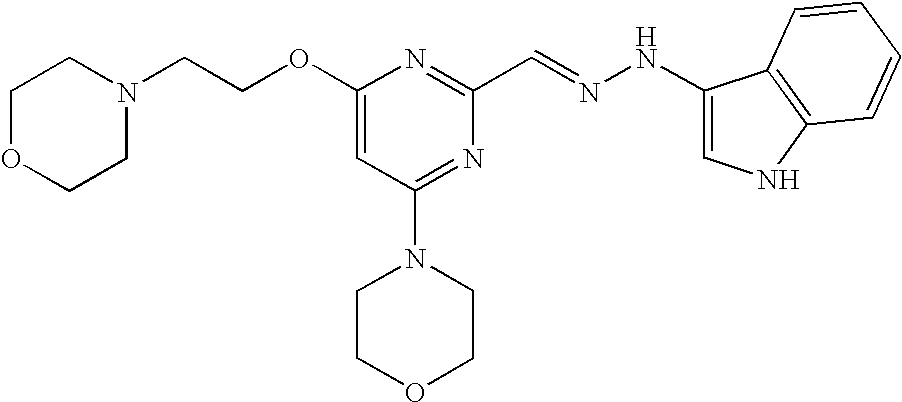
C(COC1=CC(N2CCOCC2)=NC(C=NNC2=CNC3=C2C=CC=C3)=N1)N1CCOCC1
